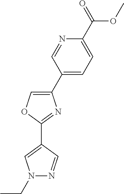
C1(C2=CC=C(C(=O)OC)N=C2)=COC(C2=CN(CC)N=C2)=N1
